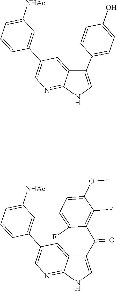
C1(C2=CC=C(O)C=C2)=CNC2=NC=C(C3=CC([NHAc])=CC=C3)C=C12.C1(C(C2=C(F)C(OC)=CC=C2F)=O)=CNC2=NC=C(C3=CC([NHAc])=CC=C3)C=C12
